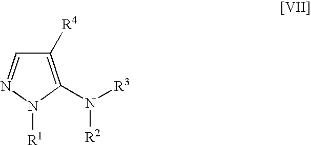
C1([R4])=C(N([R3])[R2])N([R1])N=C1
